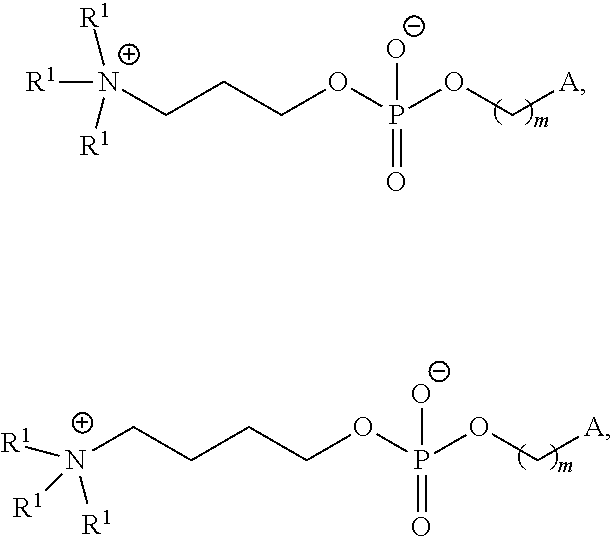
[N+](CCCOP(OC[A])(=O)[O-])([R1])([R1])[R1].[N+]([R1])([R1])([R1])CCCCOP(OC[A])(=O)[O-]
